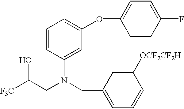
C(CN(CC1=CC=CC([OCF2CF2H])=C1)C1=CC(OC2=CC=C(F)C=C2)=CC=C1)([F3C])O
